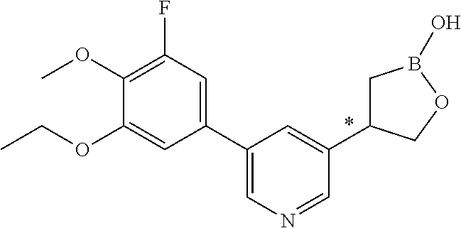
C1(C2=CN=CC(C3CB(O)OC3)=C2)=CC(F)=C(OC)C(OCC)=C1
